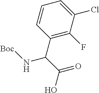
C1=CC(C(C(=O)O)N[Boc])=C(F)C(Cl)=C1
